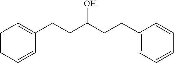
C1=CC(CCC(O)CCC2=CC=CC=C2)=CC=C1
